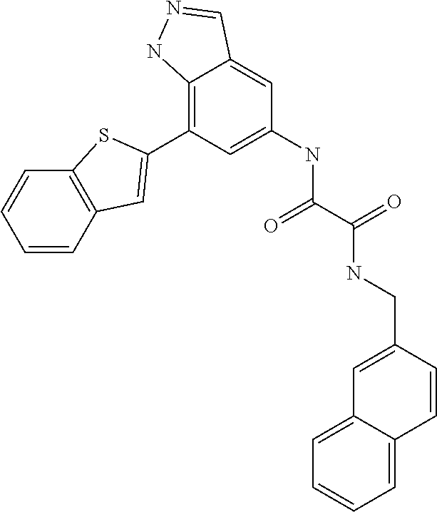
C1=CC2=C(C=C1)SC(C1=C3C(=CC(NC(=O)C(NCC4=CC5=CC=CC=C5C=C4)=O)=C1)C=NN3)=C2
